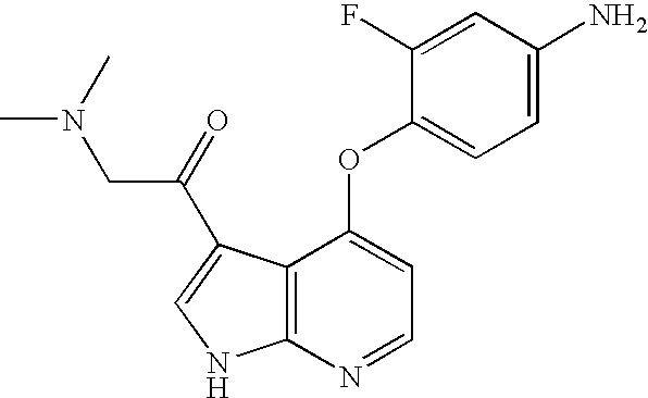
C1=C(F)C(OC2=CC=NC3=C2C(C(CN(C)C)=O)=CN3)=CC=C1N
